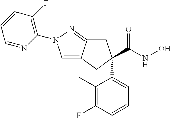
C1=C2C(=NN1C1=C(F)C=CC=N1)CC(C(NO)=O)(C1=CC=CC(F)=C1C)C2
